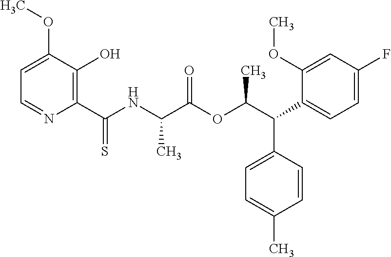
C1=C(OC)C(O)=C(C(NC(C(OC(C(C2=CC=C(F)C=C2OC)C2=CC=C(C)C=C2)C)=O)C)=S)N=C1
